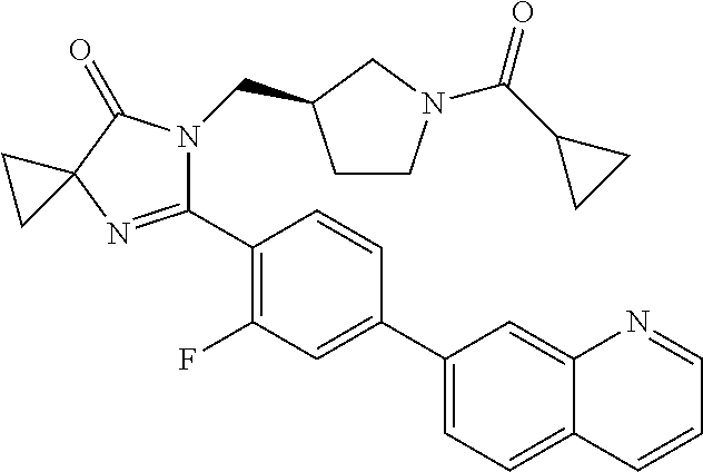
C12=CC(C3=CC(F)=C(C4=NC5(C(=O)N4CC4CCN(C(C6CC6)=O)C4)CC5)C=C3)=CC=C1C=CC=N2
